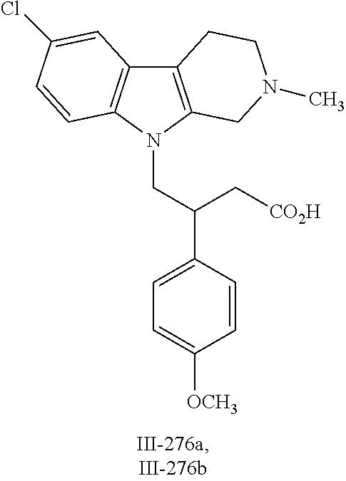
C12=C(N(CC(C3=CC=C([OCH3])C=C3)C[CO2H])C3=C1C=C(Cl)C=C3)CN(C)CC2
